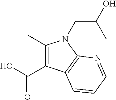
C(O)(=O)C1=C(C)N(CC(O)C)C2=C1C=CC=N2
